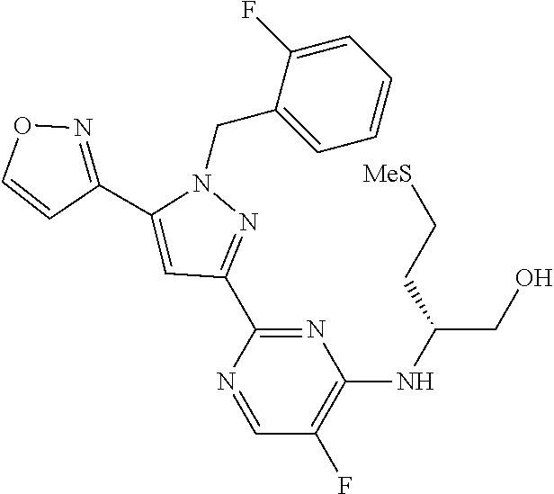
N1(CC2=CC=CC=C2F)C(C2=NOC=C2)=CC(C2=NC(NC(CO)CC[MeS])=C(F)C=N2)=N1
